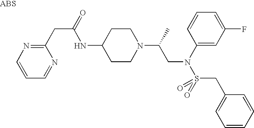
N(C1CCN(C(CN(C2=CC(F)=CC=C2)S(CC2=CC=CC=C2)(=O)=O)C)CC1)C(CC1=NC=CC=N1)=O
